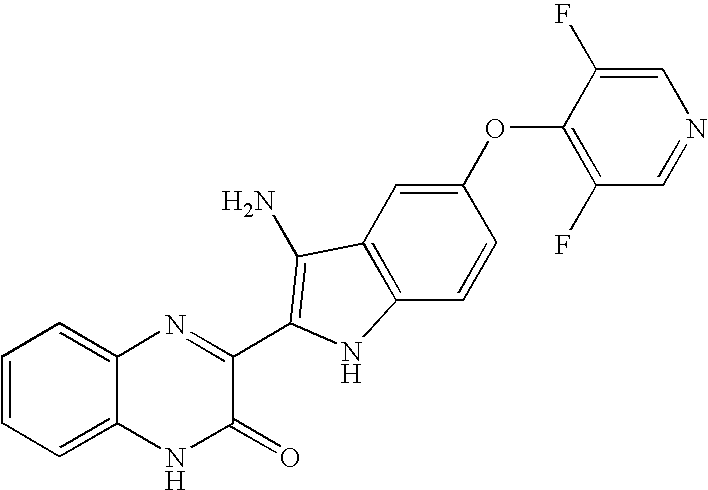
C1=C2C(=CC=C1)N=C(C1=C(N)C3=C(C=CC(OC4=C(F)C=NC=C4F)=C3)N1)C(=O)N2
